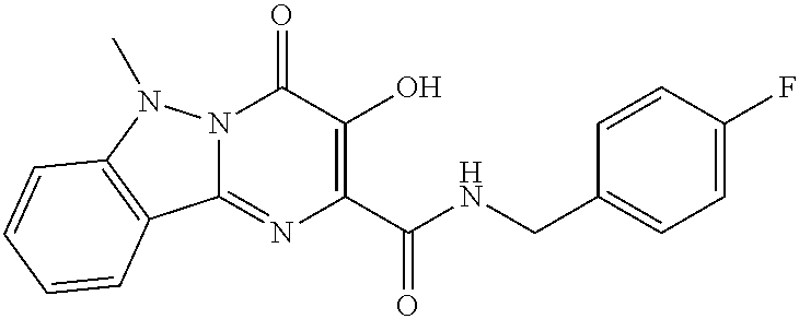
N12C(=NC(C(NCC3=CC=C(F)C=C3)=O)=C(O)C1=O)C1=C(N2C)C=CC=C1
